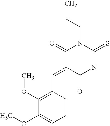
O=C1C(=CC2=C(OC)C(OC)=CC=C2)C(=O)N(CC=C)C(=S)N1
